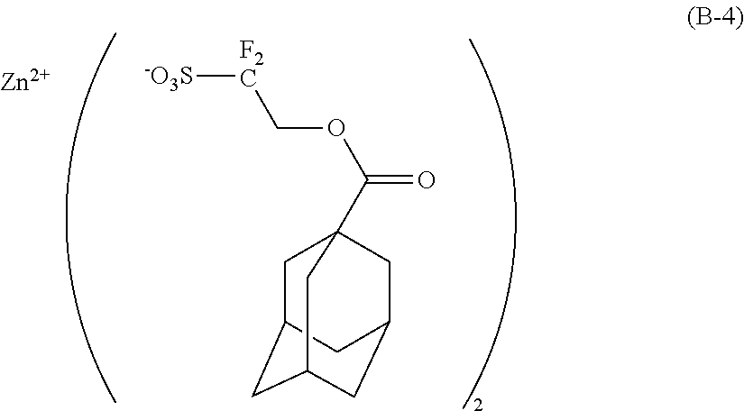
C1C2CC3CC(CC1(C(OC[F2C][-O3S])=O)C3)C2.[Zn]
